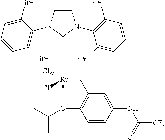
C1CN(C2=C([iPr])C=CC=C2[iPr])C([Ru]2(Cl)(Cl)-O(C(C)C)C3=C(C=2)C=C(NC([CF3])=O)C=C3)N1C1=C([iPr])C=CC=C1[iPr]
